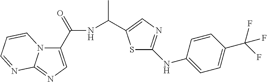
C1(C(=O)NC(C)C2=CN=C(NC3=CC=C(C(F)(F)F)C=C3)S2)=CN=C2N1C=CC=N2
